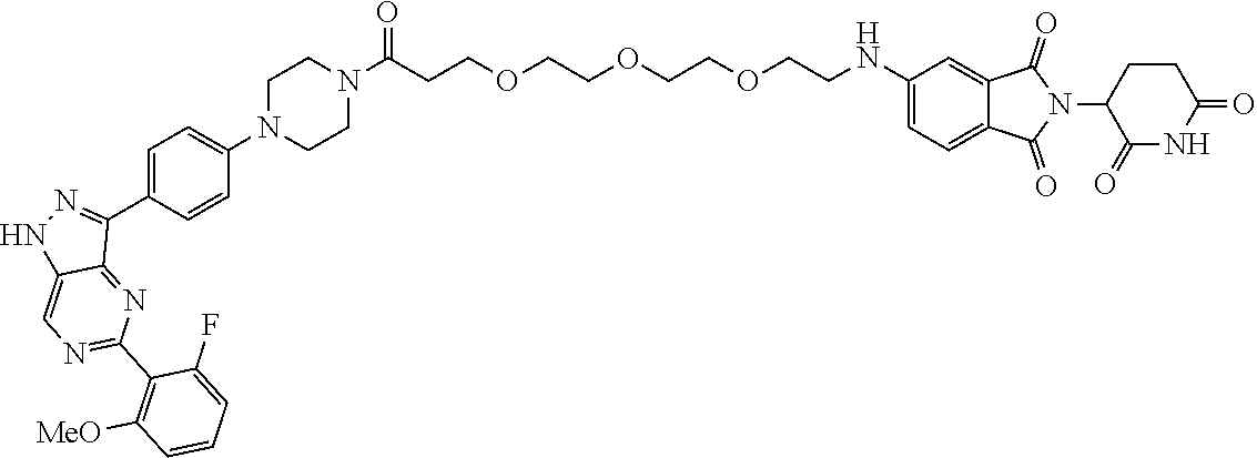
C1CN(C2=CC=C(C3=NNC4=CN=C(C5=C([MeO])C=CC=C5F)N=C34)C=C2)CCN1C(=O)CCOCCOCCOCCNC1=CC=C2C(=C1)C(=O)N(C1C(=O)NC(=O)CC1)C2=O
